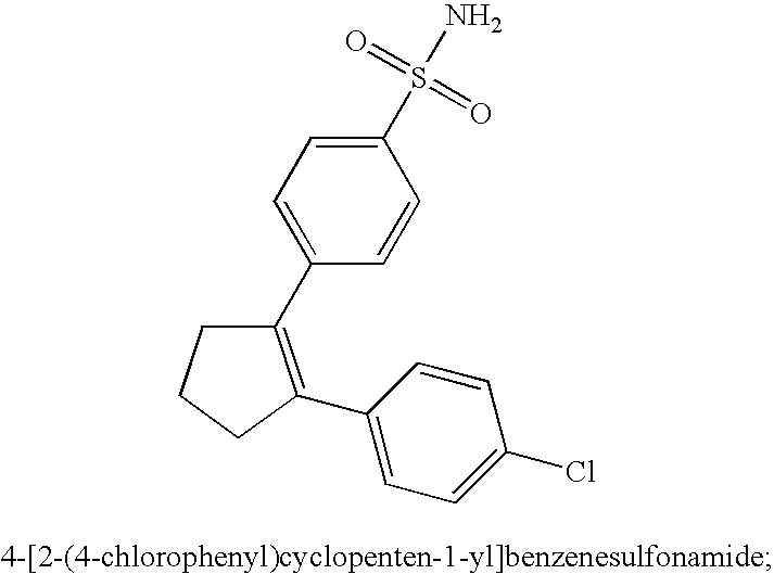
C1(S(N)(=O)=O)=CC=C(C2=C(C3=CC=C(Cl)C=C3)CCC2)C=C1
